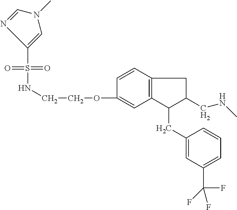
S(=O)(=O)(NCCOC1=CC2=C(C=C1)CC(CNC)C2CC1=CC(C(F)(F)F)=CC=C1)C1=CN(C)C=N1
